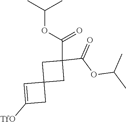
C1C2(CC1(C(OC(C)C)=O)C(OC(C)C)=O)C=C([TfO])C2
